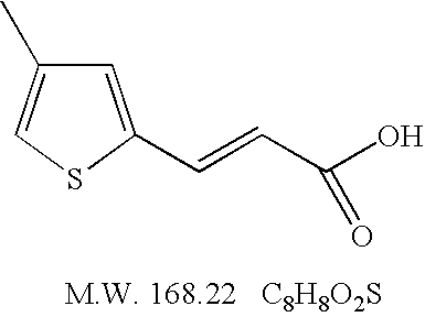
C1=C(C=CC(O)=O)SC=C1C
